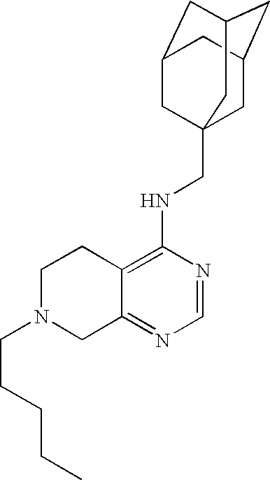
C12=C(NCC34CC5CC(CC(C3)C5)C4)N=CN=C1CN(CCCCC)CC2
